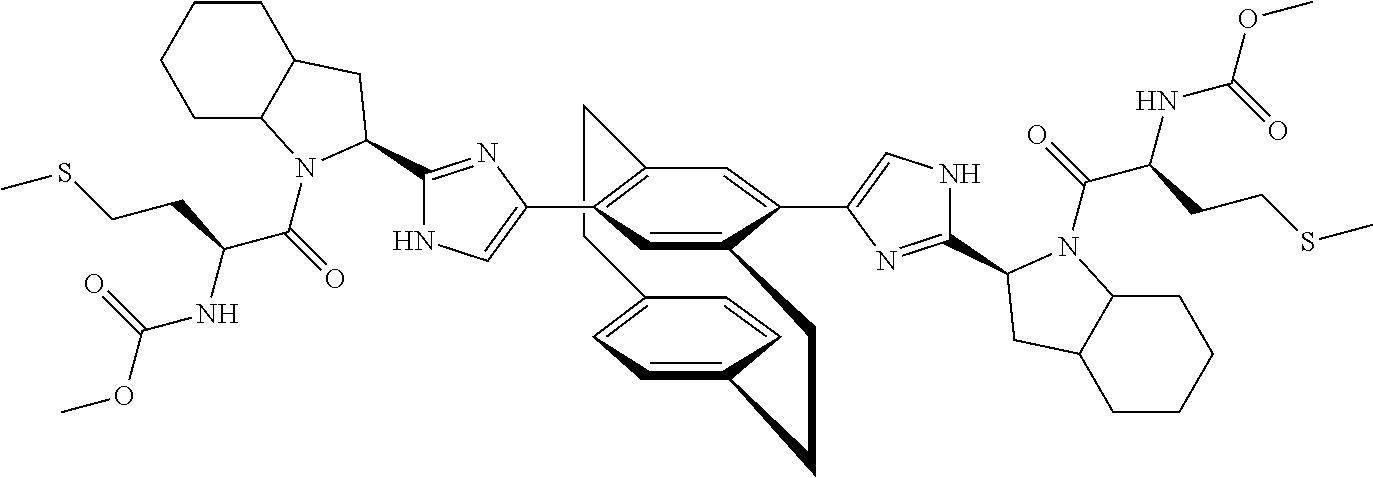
C12=CC=C(C=C1)CCC1=CC(C3=CNC(C4N(C(=O)C(NC(OC)=O)CCSC)C5CCCCC5C4)=N3)=C(C=C1C1=CNC(C3N(C(=O)C(NC(OC)=O)CCSC)C4CCCCC4C3)=N1)CC2
